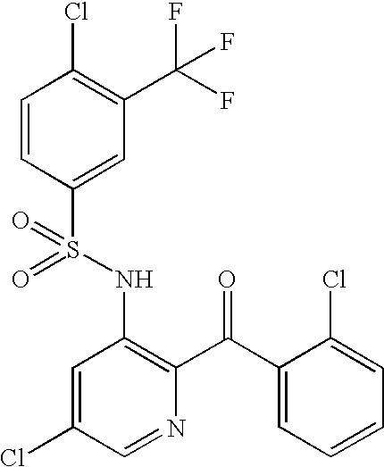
C1=CC(S(NC2=C(C(C3=CC=CC=C3Cl)=O)N=CC(Cl)=C2)(=O)=O)=CC(C(F)(F)F)=C1Cl
